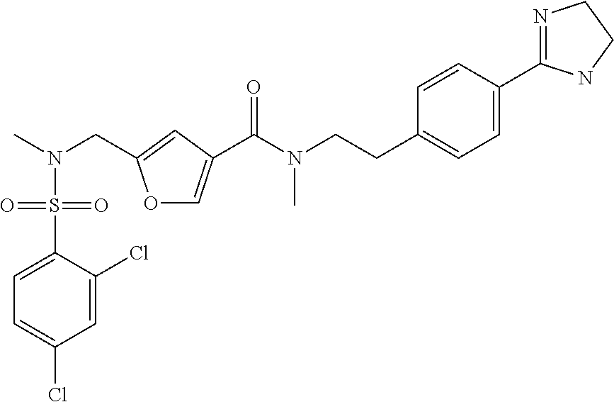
C1=C(Cl)C(S(=O)(=O)N(C)CC2=CC(C(N(CCC3=CC=C(C4=NCCN4)C=C3)C)=O)=CO2)=CC=C1Cl
